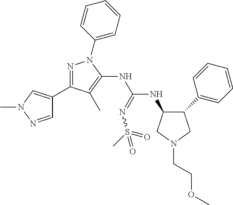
C1(C2=CC=CC=C2)CN(CCOC)CC1NC(NC1=C(C)C(C2=CN(C)N=C2)=NN1C1=CC=CC=C1)=NS(C)(=O)=O
